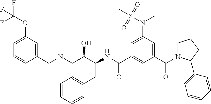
C1(CNCC(C(NC(C2=CC(C(=O)N3CCCC3C3=CC=CC=C3)=CC(N(S(C)(=O)=O)C)=C2)=O)CC2=CC=CC=C2)O)=CC(OC(F)(F)F)=CC=C1
